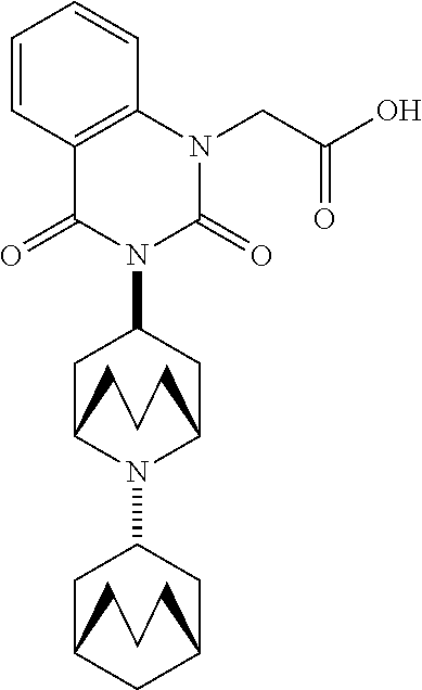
C1C2N(C3CC4CC(C3)CCC4)C(CC1N1C(=O)C3=C(N(CC(O)=O)C1=O)C=CC=C3)CCC2
